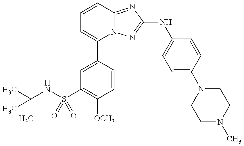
C1(C2=CC(S(=O)(NC(C)(C)C)=O)=C([OCH3])C=C2)=CC=CC2=NC(NC3=CC=C(N4CCN(C)CC4)C=C3)=NN12
